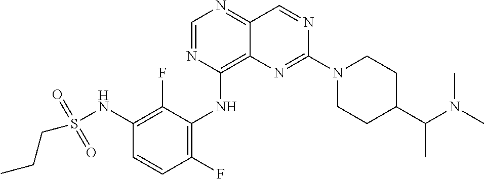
C1=NC(NC2=C(F)C=CC(NS(CCC)(=O)=O)=C2F)=C2C(=N1)C=NC(N1CCC(C(N(C)C)C)CC1)=N2
